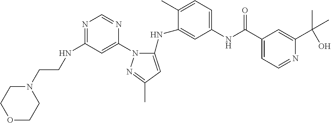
N1=C(NCCN2CCOCC2)C=C(N2C(NC3=CC(NC(C4=CC=NC(C(C)(C)O)=C4)=O)=CC=C3C)=CC(C)=N2)N=C1
